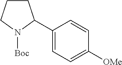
C1CCN([Boc])C1C1=CC=C([OMe])C=C1
